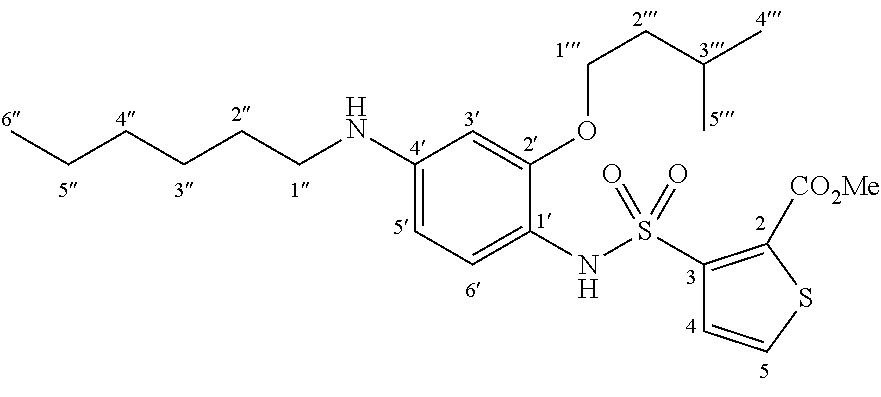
C1(NCCCCCC)=CC=C(NS(C2=C([CO2Me])SC=C2)(=O)=O)C(OCCC(C)C)=C1
